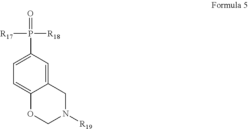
C12=CC(P(=O)([R18])[R17])=CC=C1OCN([R19])C2
